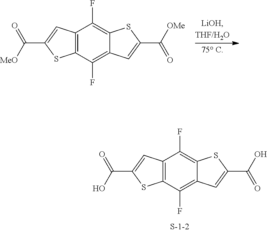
C12=C(C(F)=C3C(=C1F)SC(C([OMe])=O)=C3)SC(C([MeO])=O)=C2.C12=C(C(F)=C3C(=C1F)SC(C(O)=O)=C3)SC(C(O)=O)=C2
